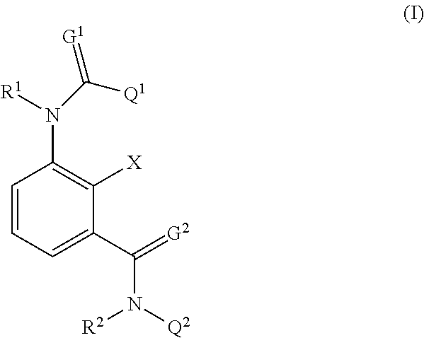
C1=CC=C(C(=[G2])N([Q2])[R2])C([X])=C1N([R1])C(=[G1])[Q1]
